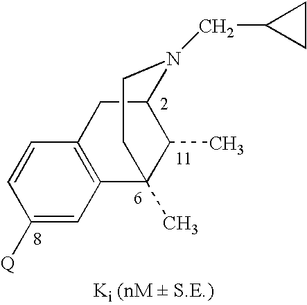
C1([Q])=CC2=C(C=C1)CC1C(C)C2(C)CCN1CC1CC1
